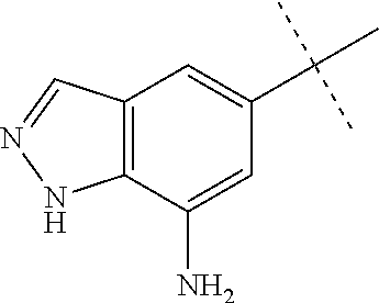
C12=C(C=NN1)C=C(C(C)(C)C)C=C2N
